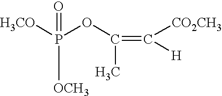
[H3CO]P(OC(C)=C([CO2CH3])[H])(=O)[OCH3]
